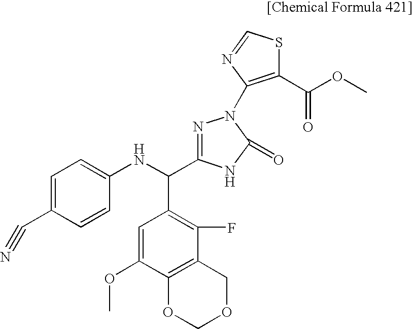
C(C1=CC=C(NC(C2=C(F)C3=C(C(OC)=C2)OCOC3)C2=NN(C3=C(C(OC)=O)SC=N3)C(=O)N2)C=C1)#N
